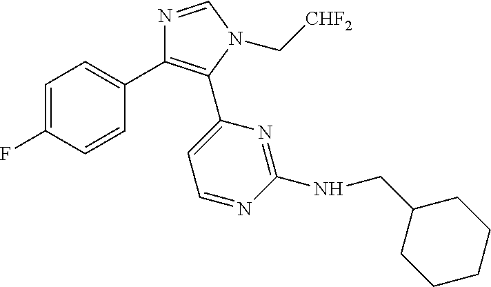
C1=C(F)C=CC(C2=C(C3=CC=NC(NCC4CCCCC4)=N3)N(C[CHF2])C=N2)=C1
